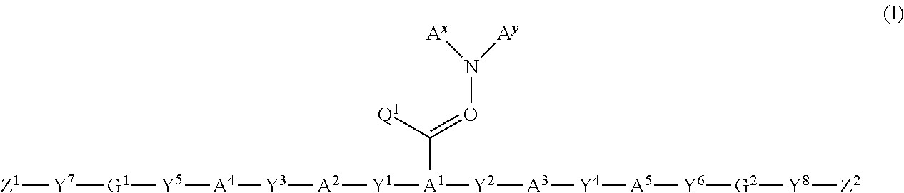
[Z1][Y7][G1][Y5][A4][Y3][A2][Y1][A1]([Y2][A3][Y4][A5][Y6][G2][Y8][Z2])C(=ON([Ay])[Ax])[Q1]
